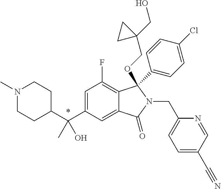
C1=C(C(C2CCN(C)CC2)(O)C)C=C2C(=C1F)C(C1=CC=C(Cl)C=C1)(OCC1(CO)CC1)N(CC1=CC=C(C#N)C=N1)C2=O
